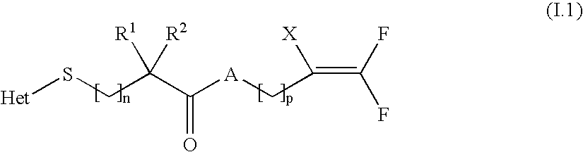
C(C(C([A]CC(=C(F)F)[X])=O)([R1])[R2])S[Het]
